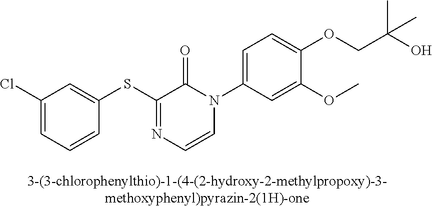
C1(SC2=NC=CN(C3=CC=C(OCC(O)(C)C)C(OC)=C3)C2=O)=CC(Cl)=CC=C1
